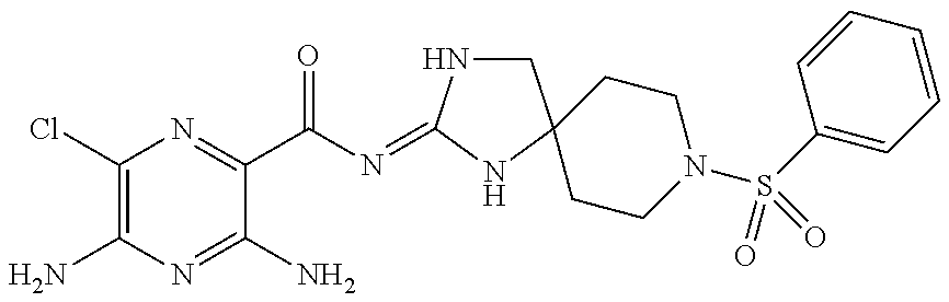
C1(Cl)=C(N)N=C(N)C(C(N=C2NCC3(N2)CCN(S(C2=CC=CC=C2)(=O)=O)CC3)=O)=N1
